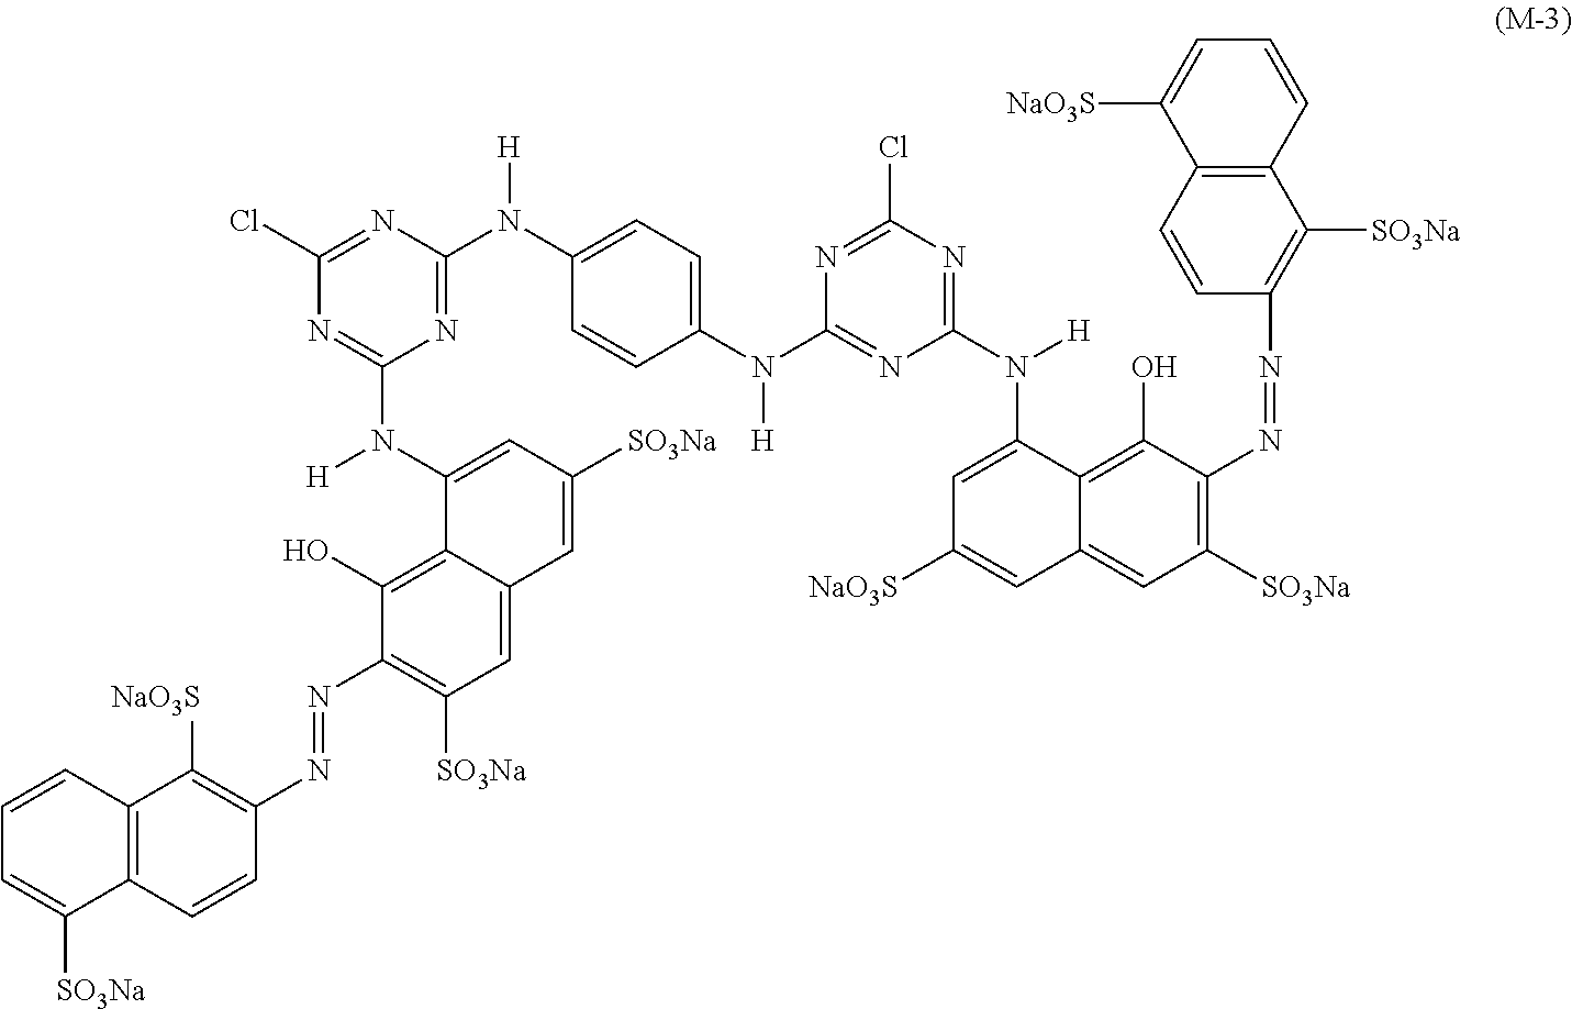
C12=C(C=CC(N=NC3=C([SO3Na])C=C4C(=C3O)C(N([H])C3=NC(Cl)=NC(N(C5=CC=C(N(C6=NC(N([H])C7=CC([NaO3S])=CC8=CC([SO3Na])=C(N=NC9=C([SO3Na])C%10=C(C=C9)C([NaO3S])=CC=C%10)C(O)=C87)=NC(Cl)=N6)[H])C=C5)[H])=N3)=CC([SO3Na])=C4)=C1[NaO3S])C([SO3Na])=CC=C2
